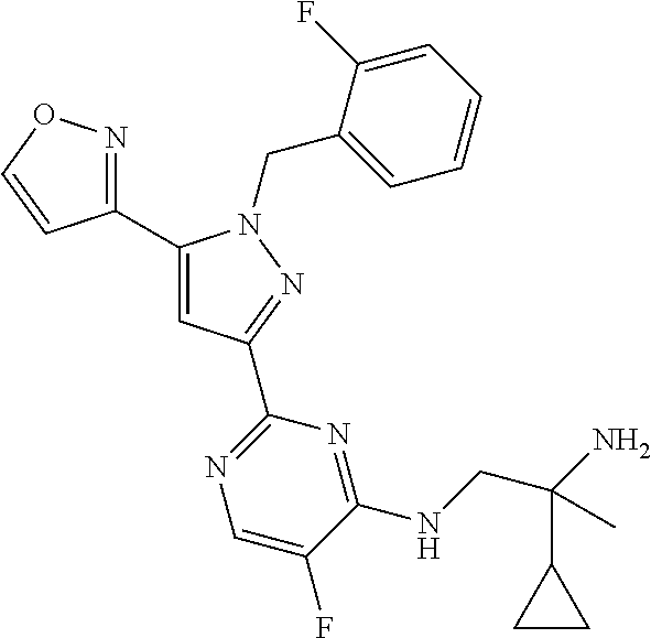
C1(C2=CC(C3=NC=C(F)C(NCC(N)(C)C4CC4)=N3)=NN2CC2=CC=CC=C2F)=NOC=C1
